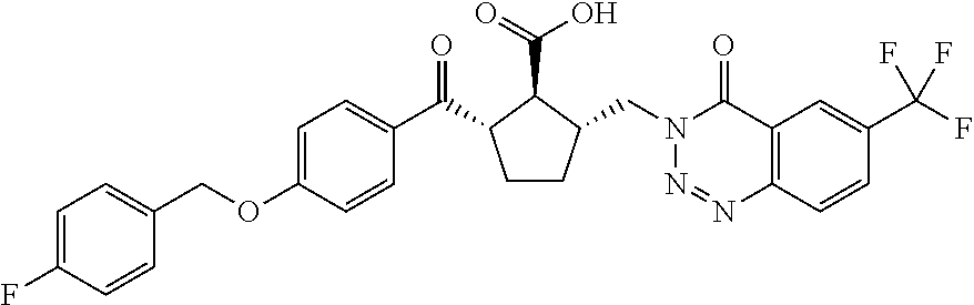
C1(COC2=CC=C(C(=O)C3CCC(CN4N=NC5=C(C4=O)C=C(C(F)(F)F)C=C5)C3C(=O)O)C=C2)=CC=C(F)C=C1
